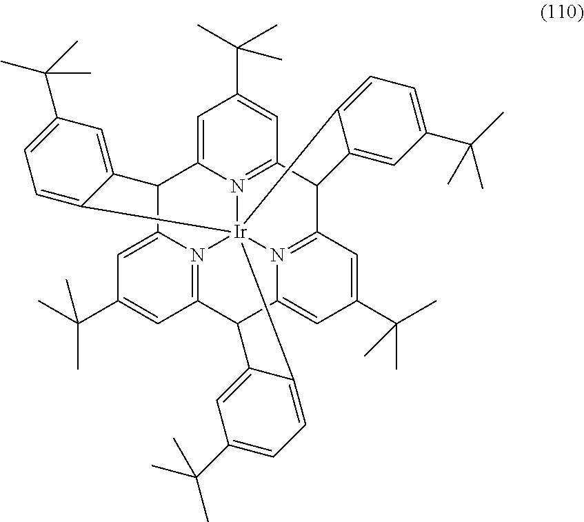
C1(C(C)(C)C)=CC2=N3C(=C1)C1C4=N5[Ir]367(N3=C(C=C(C(C)(C)C)C=C3C(C5=CC(C(C)(C)C)=C4)C3=CC(C(C)(C)C)=CC=C63)C2C2=CC(C(C)(C)C)=CC=C72)C2=CC=C(C(C)(C)C)C=C12
